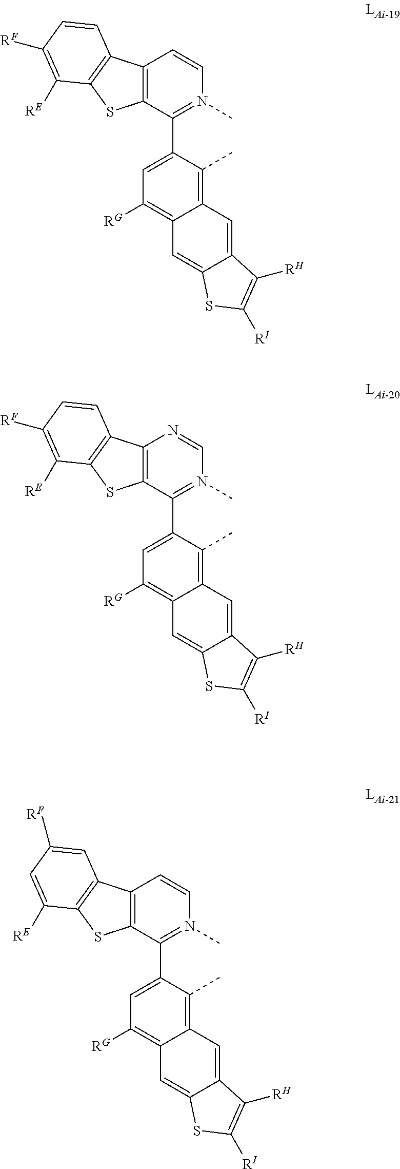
C12=C(C(C3=CC([RG])=C4C(=C3C)C=C3C(=C4)SC([RI])=C3[RH])=N(C)C=C1)SC1=C2C=CC([RF])=C1[RE].C12=C(C(C3=CC([RG])=C4C(=C3C)C=C3C(=C4)SC([RI])=C3[RH])=N(C)C=N1)SC1=C2C=CC([RF])=C1[RE].C12=C(C(C3=CC([RG])=C4C(=C3C)C=C3C(=C4)SC([RI])=C3[RH])=N(C)C=C1)SC1=C2C=C([RF])C=C1[RE]
